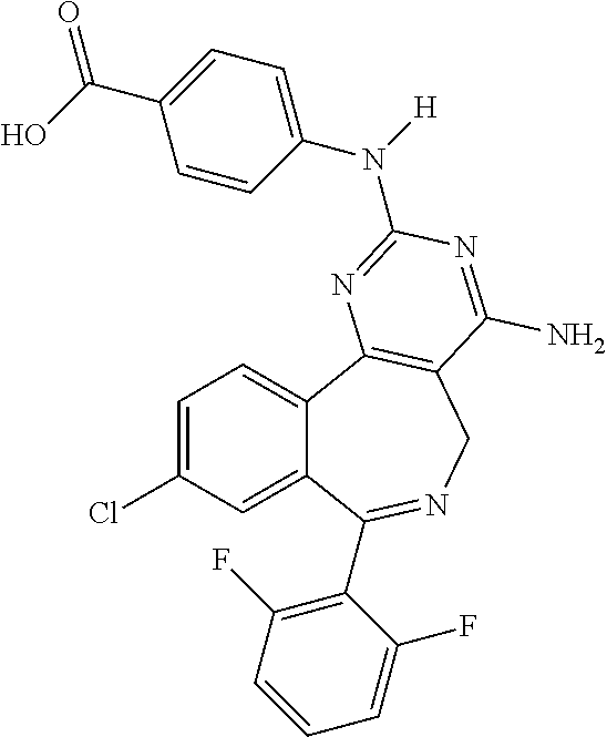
C1=C(Cl)C=C2C(=C1)C1=C(CN=C2C2=C(F)C=CC=C2F)C(N)=NC(N([H])C2=CC=C(C(=O)O)C=C2)=N1
